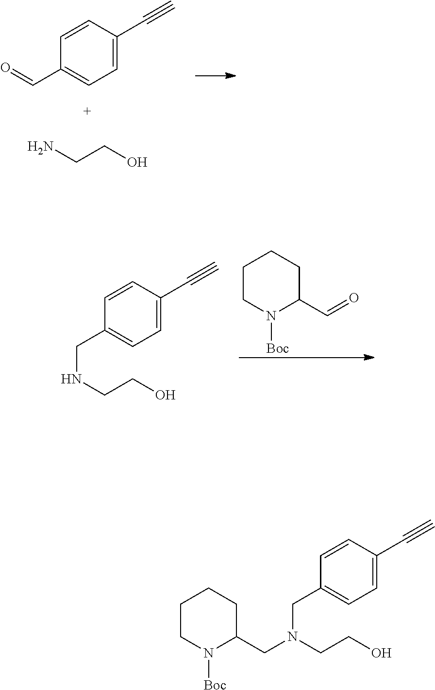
NCCO.O=CC1=CC=C(C#C)C=C1.N(CCO)CC1=CC=C(C#C)C=C1.C1CN([Boc])C(C=O)CC1.C1CN([Boc])C(CN(CCO)CC2=CC=C(C#C)C=C2)CC1
